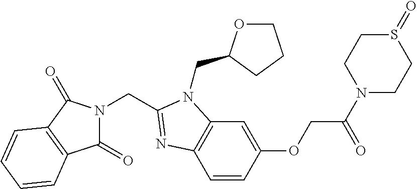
C1(=O)N(CC2=NC3=C(C=C(OCC(N4CCS(=O)CC4)=O)C=C3)N2CC2OCCC2)C(=O)C2=C1C=CC=C2
